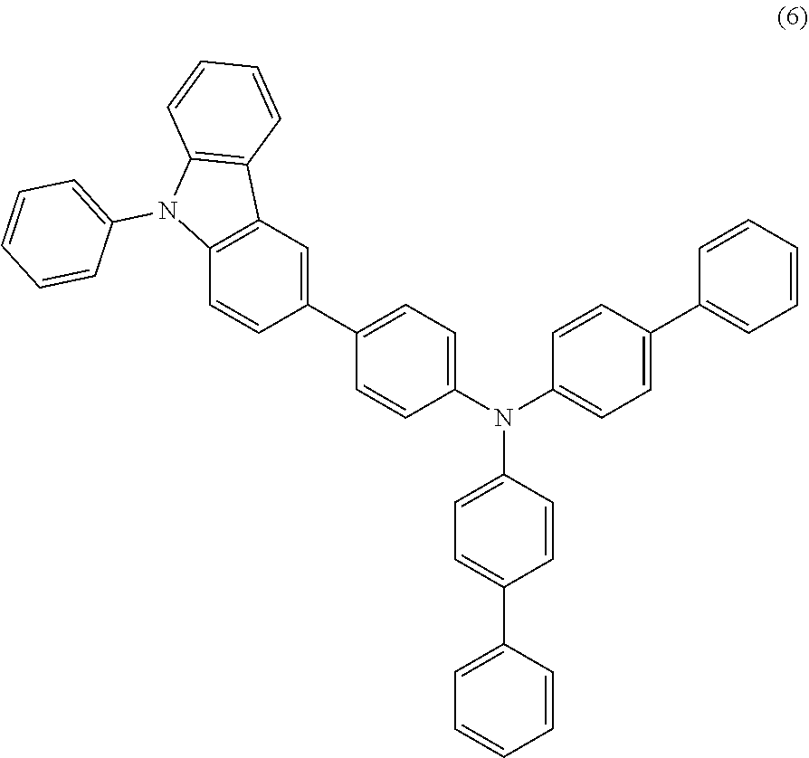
C1(C2=CC=C(N(C3=CC=C(C4=CC5=C(C=C4)N(C4=CC=CC=C4)C4=C5C=CC=C4)C=C3)C3=CC=C(C4=CC=CC=C4)C=C3)C=C2)=CC=CC=C1
